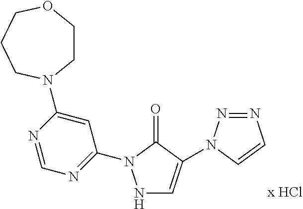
N1C=C(N2N=NC=C2)C(=O)N1C1=NC=NC(N2CCOCCC2)=C1
